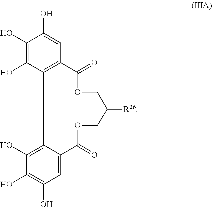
C1(O)=C(O)C2=C(C=C1O)C(=O)OCC([R26])COC(=O)C1=CC(O)=C(O)C(O)=C21
